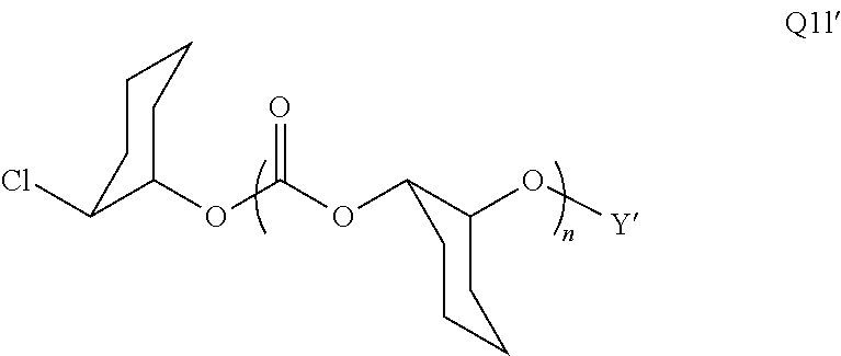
ClC1C(OC(OC2C(O[Y])CCCC2)=O)CCCC1
